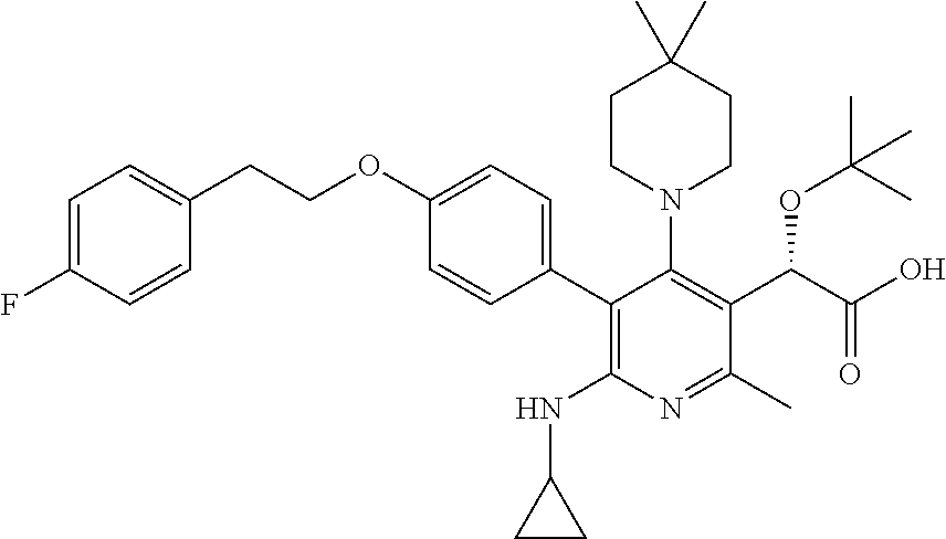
C1=C(F)C=CC(CCOC2=CC=C(C3=C(NC4CC4)N=C(C)C(C(C(O)=O)OC(C)(C)C)=C3N3CCC(C)(C)CC3)C=C2)=C1
